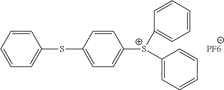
C1=CC=CC=C1SC1=CC=C([S+](C2=CC=CC=C2)C2=CC=CC=C2)C=C1.[PF6]
